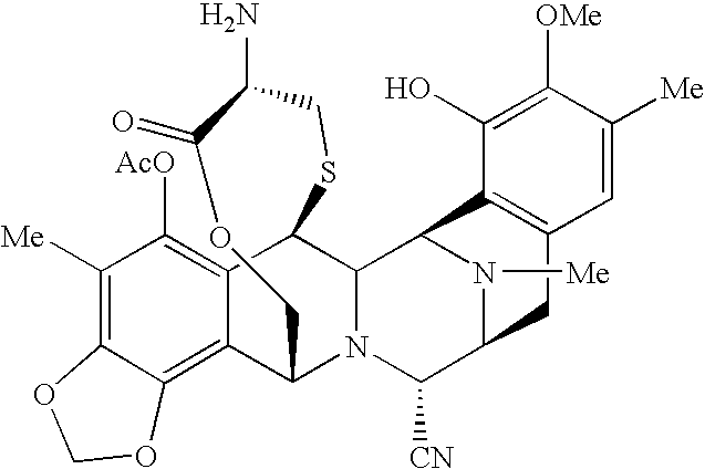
C1([Me])=C2C(=C3C(=C1[AcO])C1C4N(C3COC(=O)C(N)CS1)C([CN])C1N([Me])C4C3=C(C1)C=C([Me])C([OMe])=C3O)OCO2
